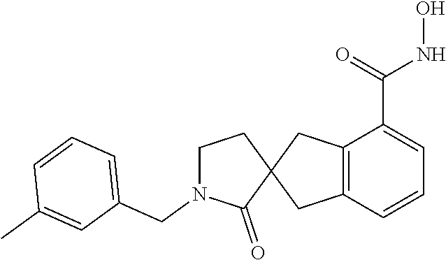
C12=C(C=CC=C1C(=O)NO)CC1(C2)CCN(CC2=CC=CC(C)=C2)C1=O
